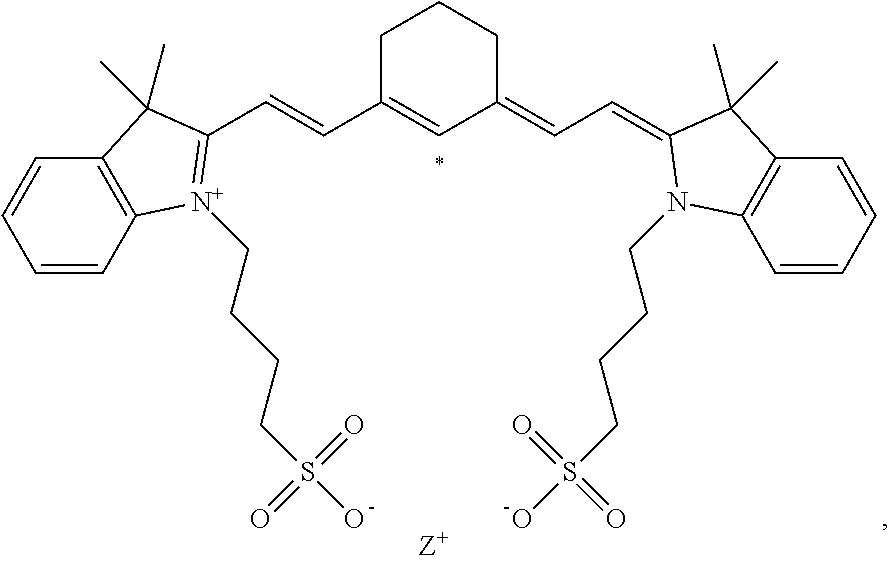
C1=CC=CC2=C1C(C)(C)C(C=CC1=CC(=CC=C3N(CCCCS(=O)(=O)O)C4=C(C=CC=C4)C3(C)C)CCC1)=[N+]2CCCCS(=O)(=O)O
